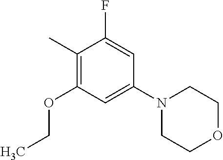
C1(C)=C(OCC)C=C(N2CCOCC2)C=C1F
